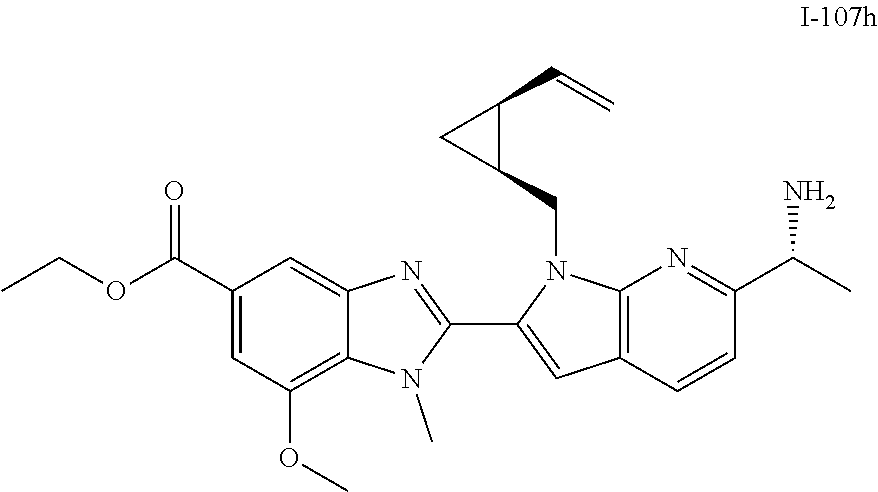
COC1=C2C(=CC(C(OCC)=O)=C1)N=C(C1=CC3=C(N=C(C(C)N)C=C3)N1CC1C(C=C)C1)N2C
